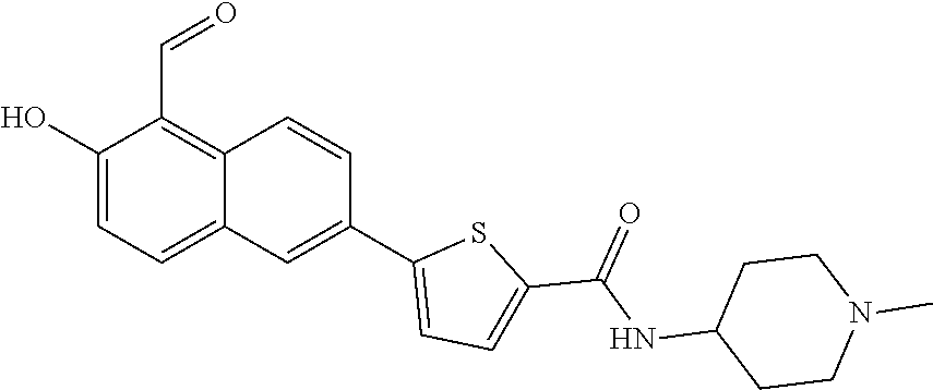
C(NC1CCN(C)CC1)(=O)C1=CC=C(C2=CC3=CC=C(O)C(C=O)=C3C=C2)S1
